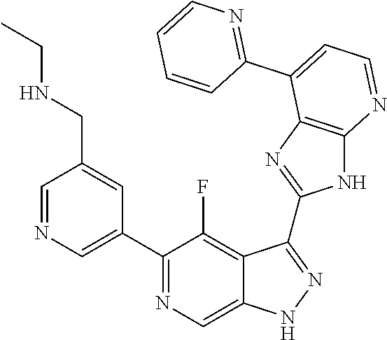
C1=NC=C(C2=NC=C3C(=C2F)C(C2=NC4=C(N2)N=CC=C4C2=NC=CC=C2)=NN3)C=C1CNCC
